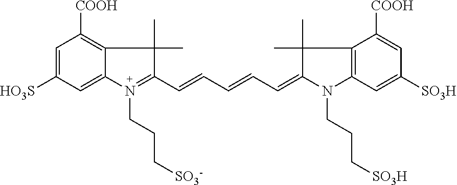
C1=C([HO3S])C=C2C(=C1[COOH])C(C)(C)C(C=CC=CC=C1N(CCC[SO3H])C3=C(C([COOH])=CC([SO3H])=C3)C1(C)C)=N2CCC[SO3-]
